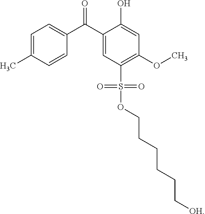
C1=C(C)C=CC(C(C2=CC(S(OCCCCCC[OH])(=O)=O)=C(OC)C=C2O)=O)=C1
